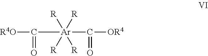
C([R4O])([Ar](C([OR4])=O)([R])([R])([R])[R])=O
